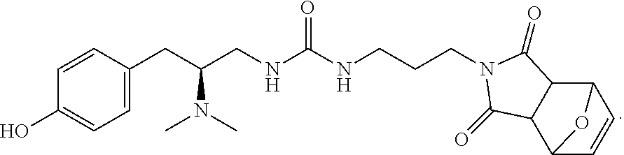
C1=CC(CC(CNC(NCCCN2C(=O)C3C4C=CC(C3C2=O)O4)=O)N(C)C)=CC=C1O
